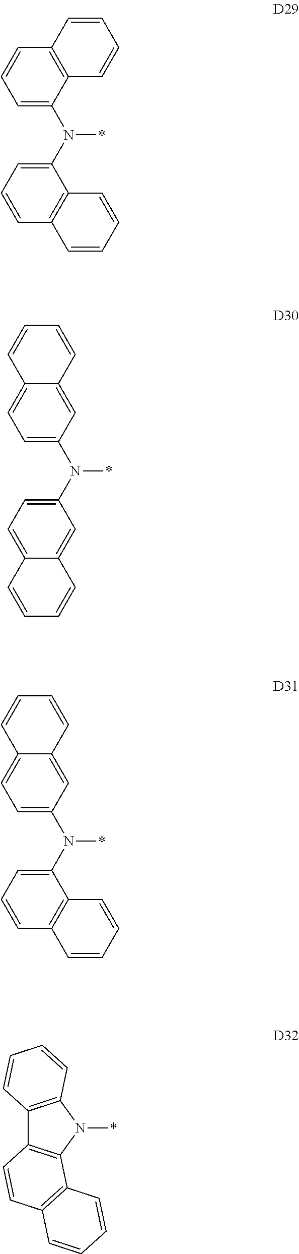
C1=C(N(C2=CC=CC3=C2C=CC=C3)*)C2=C(C=C1)C=CC=C2.C1=C(N(C2=CC=C3C(=C2)C=CC=C3)*)C=C2C(=C1)C=CC=C2.C1=C(N(C2=CC=CC3=C2C=CC=C3)*)C=C2C(=C1)C=CC=C2.C12=C(N(*)C3=C1C=CC1=C3C=CC=C1)C=CC=C2
